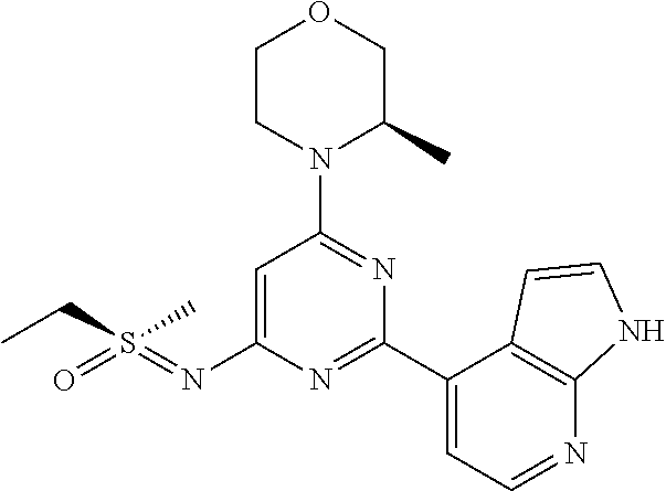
C(S(C)(=NC1=CC(N2C(C)COCC2)=NC(C2=CC=NC3=C2C=CN3)=N1)=O)C
